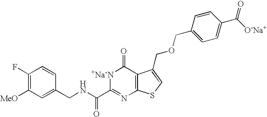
C1(CNC(C2=NC3=C(C(=O)[+Na-N]2)C(COCC2=CC=C(C([O-Na+])=O)C=C2)=CS3)=O)=CC([MeO])=C(F)C=C1
